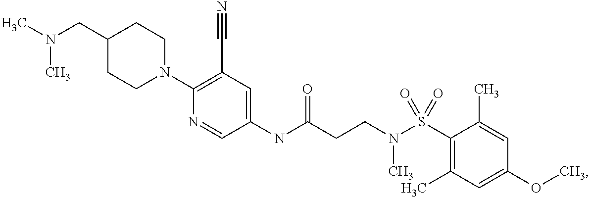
C1(NC(CCN(S(C2=C(C)C=C(OC)C=C2C)(=O)=O)C)=O)=CC(C#N)=C(N2CCC(CN(C)C)CC2)N=C1
